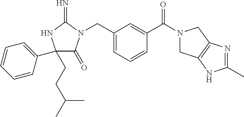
C1(CCC(C)C)(C2=CC=CC=C2)C(=O)N(CC2=CC=CC(C(=O)N3CC4=C(C3)N=C(C)N4)=C2)C(=N)N1
